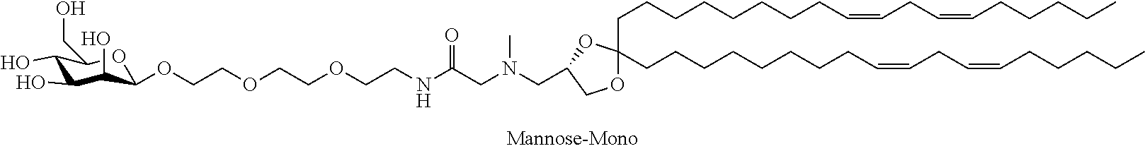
C1(O)C(O)C(O)C(OCCOCCOCCNC(CN(CC2OC(CCCCCCCCC=CCC=CCCCCC)(CCCCCCCCC=CCC=CCCCCC)OC2)C)=O)OC1CO
